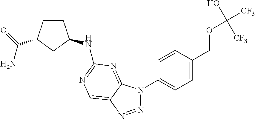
N1=NC2=CN=C(NC3CCC(C(=O)N)C3)N=C2N1C1=CC=C(COC([CF3])(O)[CF3])C=C1
